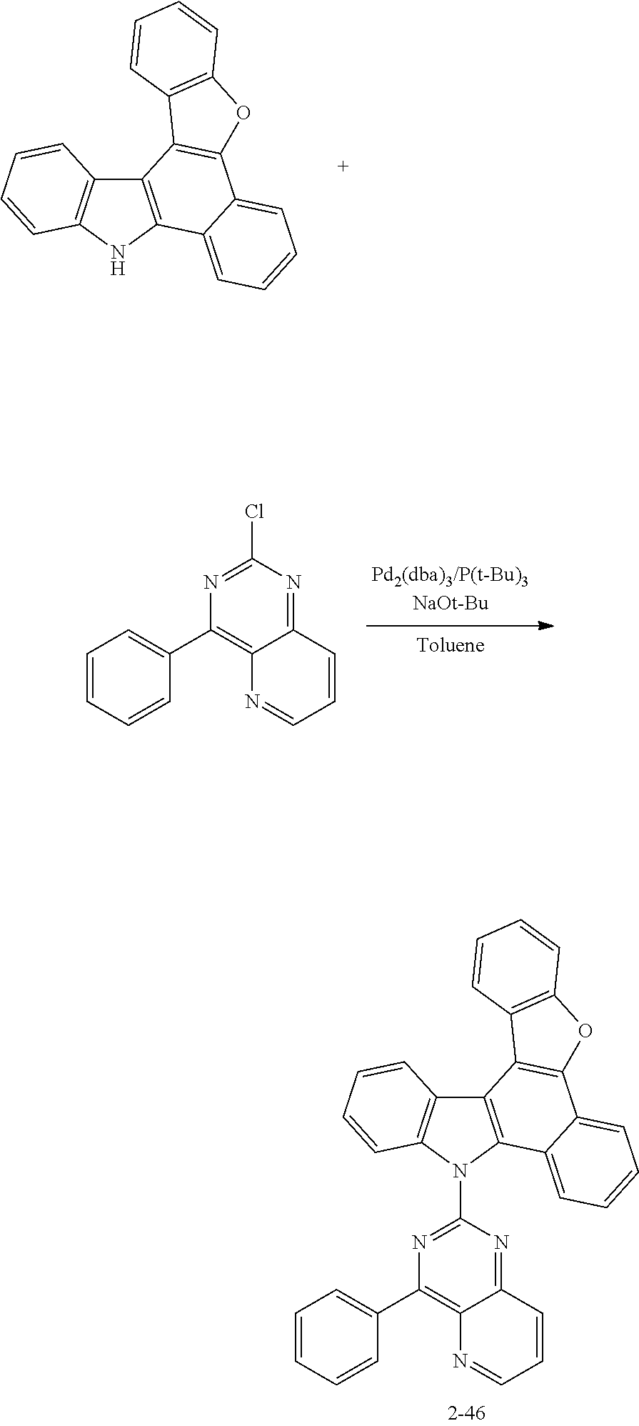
C12=C(NC3=C1C=CC=C3)C1=CC=CC=C1C1=C2C2=C(O1)C=CC=C2.C1=CC=CC(C2=C3C(=NC(Cl)=N2)C=CC=N3)=C1.C12=C(N(C3=NC(C4=CC=CC=C4)=C4C(=N3)C=CC=N4)C3=C1C1=C(C4=CC=CC=C34)OC3=C1C=CC=C3)C=CC=C2
